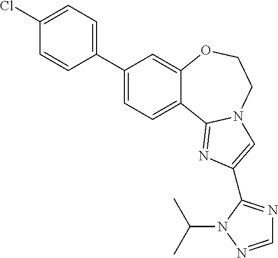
C1(C2=CC=C(Cl)C=C2)=CC=C2C(=C1)OCCN1C2=NC(C2=NC=NN2C(C)C)=C1
